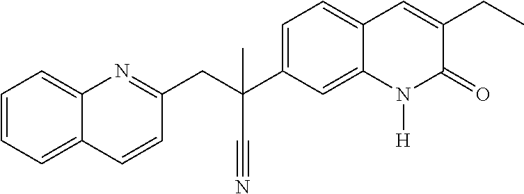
C(C1=NC2=CC=CC=C2C=C1)C(C#N)(C1=CC=C2C(=C1)N([H])C(=O)C(CC)=C2)C
